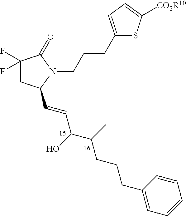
C1(F)(F)CC(C=CC(C(C)CCCC2=CC=CC=C2)O)N(CCCC2=CC=C([CO2R10])S2)C1=O
